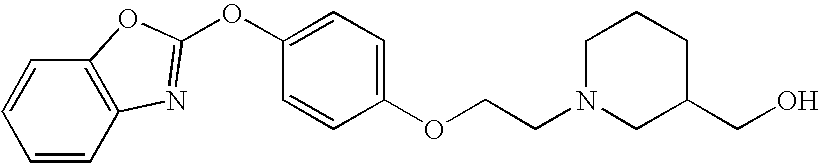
C1=CC=CC2=C1OC(OC1=CC=C(OCCN3CC(CO)CCC3)C=C1)=N2
